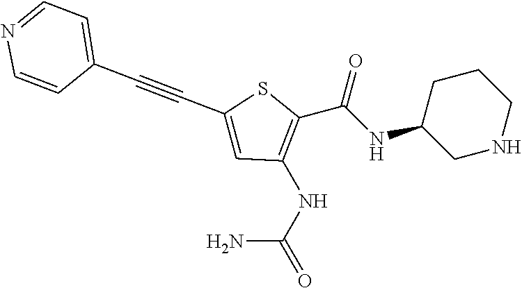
C(NC1CNCCC1)(=O)C1=C(NC(=O)N)C=C(C#CC2=CC=NC=C2)S1
